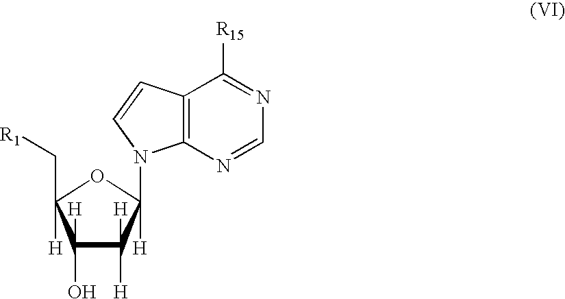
C12=C(N=CN=C1[R15])N(C1([H])C([H])([H])C([H])(O)C([H])(C[R1])O1)C=C2
